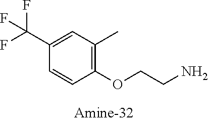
C1(C(F)(F)F)=CC(C)=C(OCCN)C=C1
